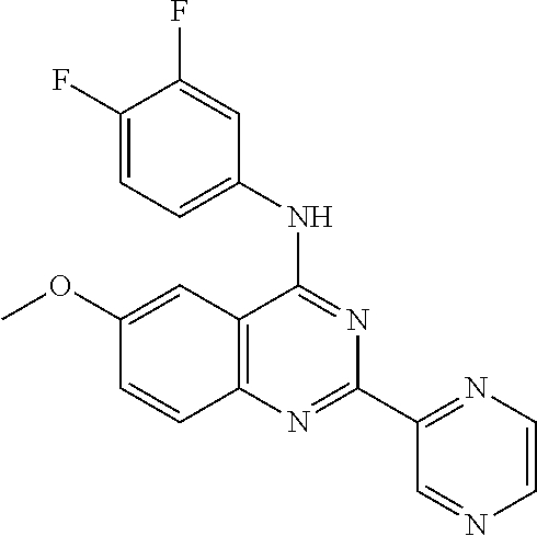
C1(OC)=CC2=C(C=C1)N=C(C1=NC=CN=C1)N=C2NC1=CC=C(F)C(F)=C1
